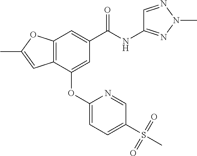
C12=C(C(OC3=CC=C(S(C)(=O)=O)C=N3)=CC(C(NC3=NN(C)N=C3)=O)=C1)C=C(C)O2
